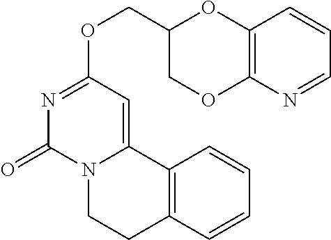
N1=CC=CC2=C1OCC(COC1=NC(=O)N3C(=C1)C1=C(CC3)C=CC=C1)O2
